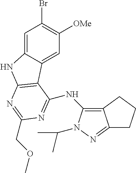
C1=C2C(=CC([OMe])=C1Br)C1=C(N2)N=C(COC)N=C1NC1=C2C(=NN1C(C)C)CCC2
